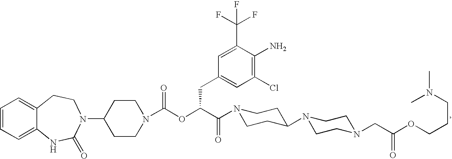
C1=CC=C2C(=C1)CCN(C1CCN(C(OC(C(=O)N3CCC(N4CCN(CC(OCCCN(C)C)=O)CC4)CC3)CC3=CC(Cl)=C(N)C(C(F)(F)F)=C3)=O)CC1)C(=O)N2
